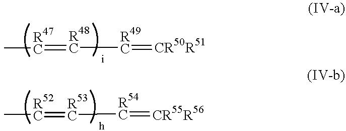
C[R47C]=[R48C][R49C]=[CR50R51].C[R52C]=[R53C][R54C]=[CR55R56]
